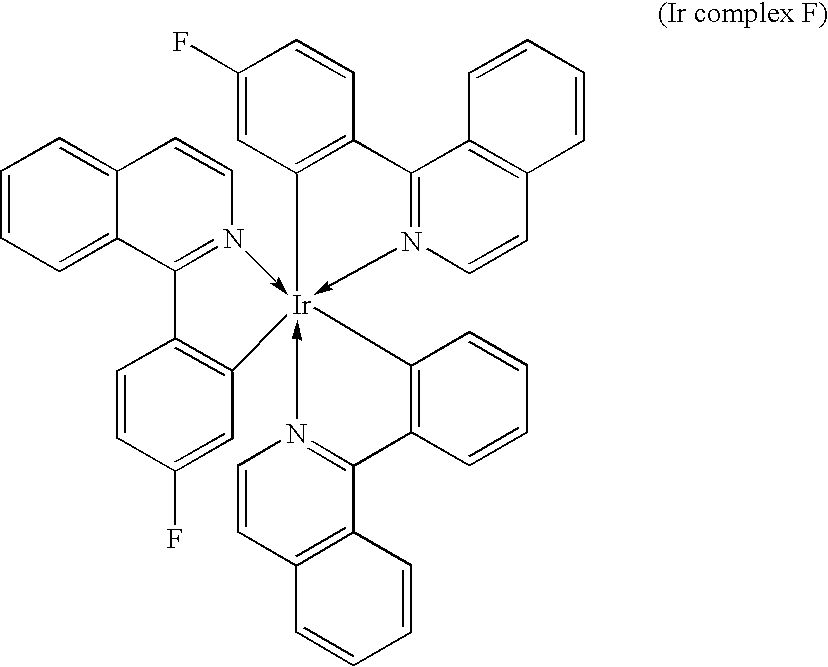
C12=CC=CC=C1C1=N(->[Ir]34(-N5=C(C6=C3C=C(F)C=C6)C3=C(C=C5)C=CC=C3)(-N3=C(C5=C(C=C3)C=CC=C5)C3=C4C=CC=C3)C3=C1C=CC(F)=C3)C=C2
